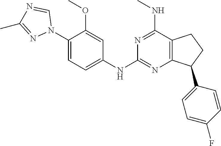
N1(C2=CC=C(NC3=NC4=C(C(NC)=N3)CCC4C3=CC=C(F)C=C3)C=C2OC)C=NC(C)=N1
